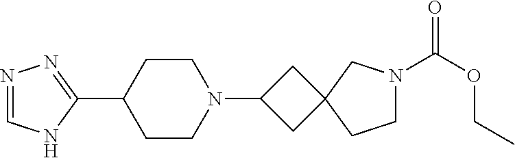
N1=CNC(C2CCN(C3CC4(C3)CCN(C(OCC)=O)C4)CC2)=N1
